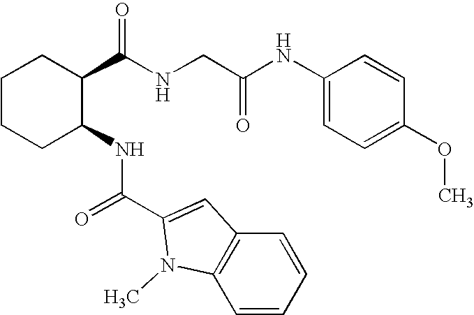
C1CCC(NC(C2=CC3=C(N2C)C=CC=C3)=O)C(C(NCC(NC2=CC=C(OC)C=C2)=O)=O)C1
